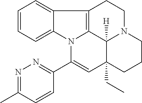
C1=CC=C2C(=C1)C1=C3N2C(C2=NN=C(C)C=C2)=CC2(CC)C3([H])N(CC1)CCC2
